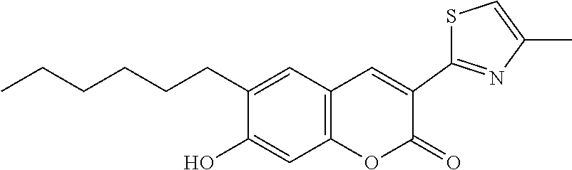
CCCCCCC1=CC2=C(C=C1O)OC(=O)C(C1=NC(C)=CS1)=C2
